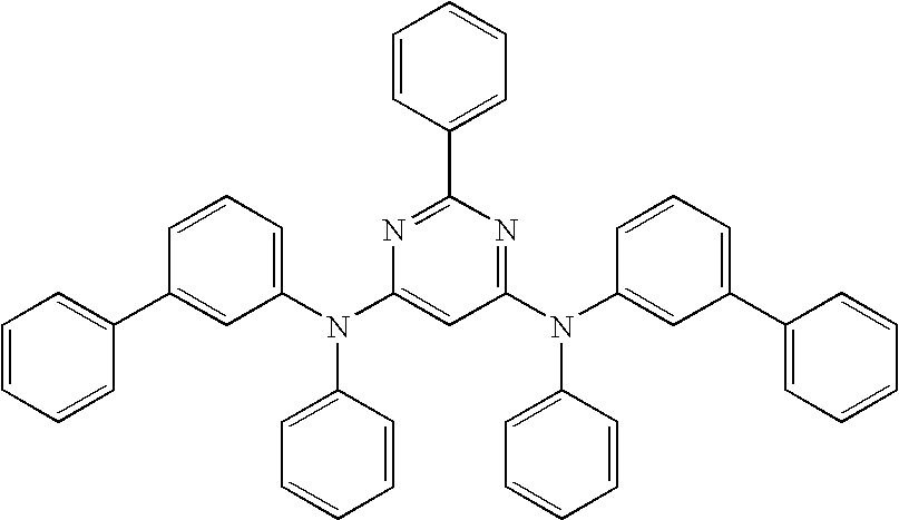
C1=CC=C(N(C2=CC(N(C3=CC(C4=CC=CC=C4)=CC=C3)C3=CC=CC=C3)=NC(C3=CC=CC=C3)=N2)C2=CC=CC=C2)C=C1C1=CC=CC=C1
